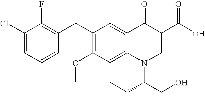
C1(Cl)=CC=CC(CC2=C(OC)C=C3C(=C2)C(=O)C(C(O)=O)=CN3C(C(C)C)CO)=C1F
